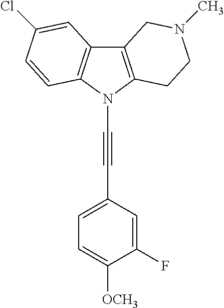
C12=C(N(C#CC3=CC=C([OCH3])C(F)=C3)C3=C1C=C(Cl)C=C3)CCN(C)C2
